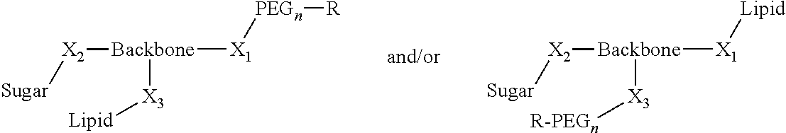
[Backbone]([X1][PEGn][R])([X2][Sugar])[X3][Lipid].[Backbone]([X1][Lipid])([X2][Sugar])[X3][R-PEGn]
